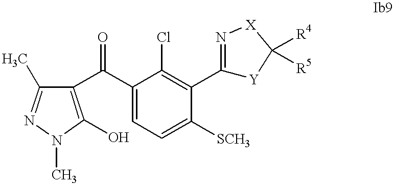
C1(C(C2=C(O)N(C)N=C2C)=O)=CC=C([SCH3])C(C2=N[X]C([R4])([R5])[Y]2)=C1Cl
